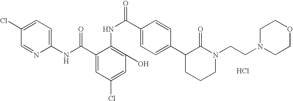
C1(NC(C2=CC(Cl)=CC(O)=C2NC(C2=CC=C(C3CCCN(CCN4CCOCC4)C3=O)C=C2)=O)=O)=CC=C(Cl)C=N1.Cl
